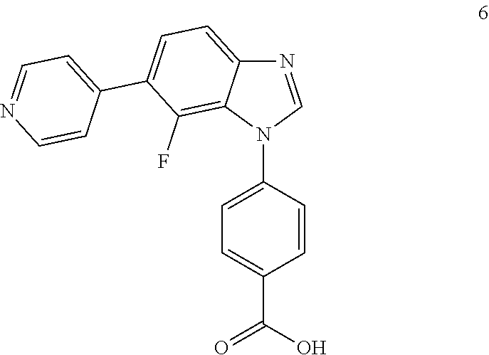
C1=C(N2C=NC3=CC=C(C4=CC=NC=C4)C(F)=C23)C=CC(C(O)=O)=C1
